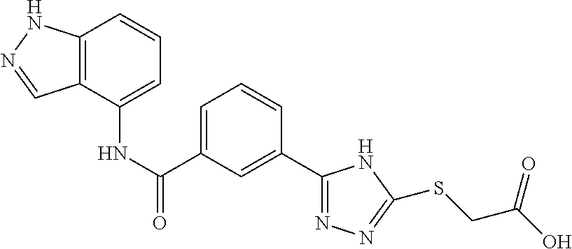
C1=C(C(NC2=CC=CC3=C2C=NN3)=O)C=C(C2=NN=C(SCC(O)=O)N2)C=C1
